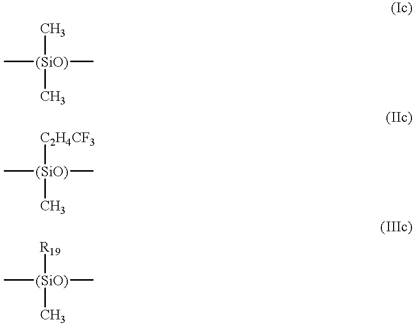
C[(SiO)](C)(C)C.[C2H4CF3][(SiO)](C)(C)C.[R19][(SiO)](C)(C)C
